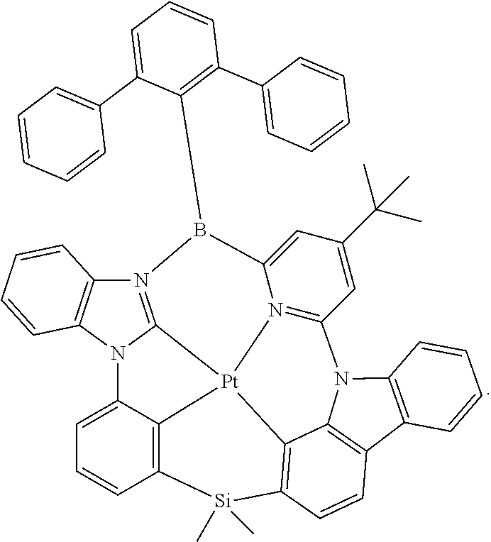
C1=C2C3=C(C=C1)[Si](C)(C)C1=C4[Pt]35C3=N(C6=C(N23)C=CC=C6)B(C2=C(C3=CC=CC=C3)C=CC=C2C2=CC=CC=C2)C2=CC(C(C)(C)C)=CC(=N52)N2C3=C(C=CC=C3)C(=C24)C=C1
